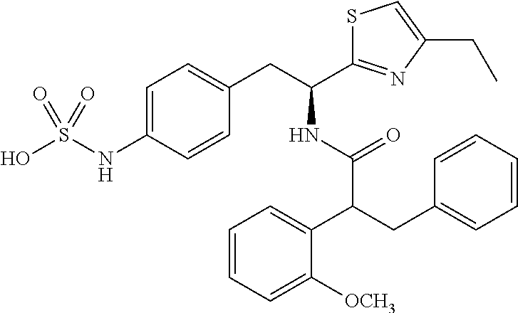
C1=C(NS(O)(=O)=O)C=CC(CC(C2=NC(CC)=CS2)NC(C(CC2=CC=CC=C2)C2=CC=CC=C2[OCH3])=O)=C1
